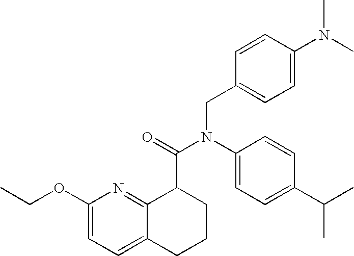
C1(OCC)=CC=C2C(=N1)C(C(=O)N(C1=CC=C(C(C)C)C=C1)CC1=CC=C(N(C)C)C=C1)CCC2
